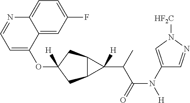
O(C1([H])CC2C(C1)C2(C(C(N([H])C1=CN([HF2C])N=C1)=O)C)[H])C1=CC=NC2=CC=C(F)C=C12
